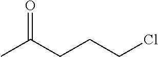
CC(CCCCl)=O
